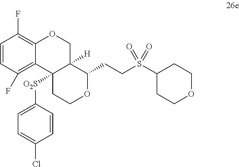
C1=CC(F)=C2C(=C1F)OCC1([H])C2([O2S]C2=CC=C(Cl)C=C2)CCOC1CCS(C1CCOCC1)(=O)=O
